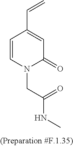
C1=CN(CC(NC)=O)C(=O)C=C1C=C
